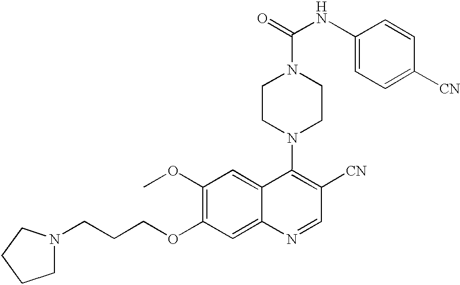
N1(CCCOC2=C(OC)C=C3C(=C2)N=CC([CN])=C3N2CCN(C(NC3=CC=C([CN])C=C3)=O)CC2)CCCC1
